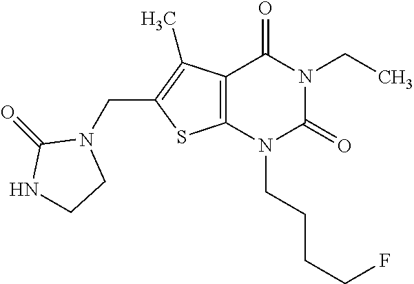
C12=C(N(CCCCF)C(=O)N(CC)C1=O)SC(CN1C(=O)NCC1)=C2C
